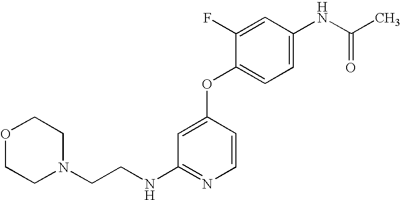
O1CCN(CCNC2=NC=CC(OC3=CC=C(NC(C)=O)C=C3F)=C2)CC1
